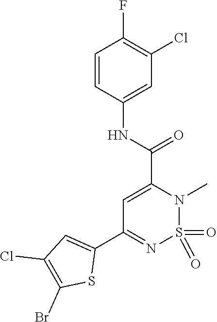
C1=CC(NC(=O)C2=CC(C3=CC(Cl)=C(Br)S3)=NS(=O)(=O)N2C)=CC(Cl)=C1F
